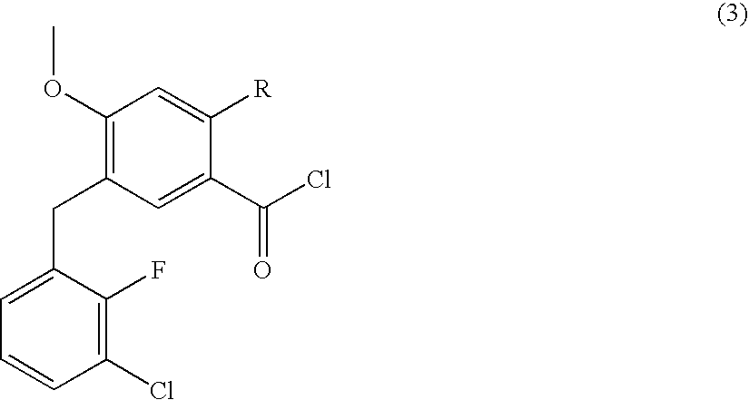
C1(Cl)=C(F)C(CC2=C(OC)C=C([R])C(C(Cl)=O)=C2)=CC=C1
